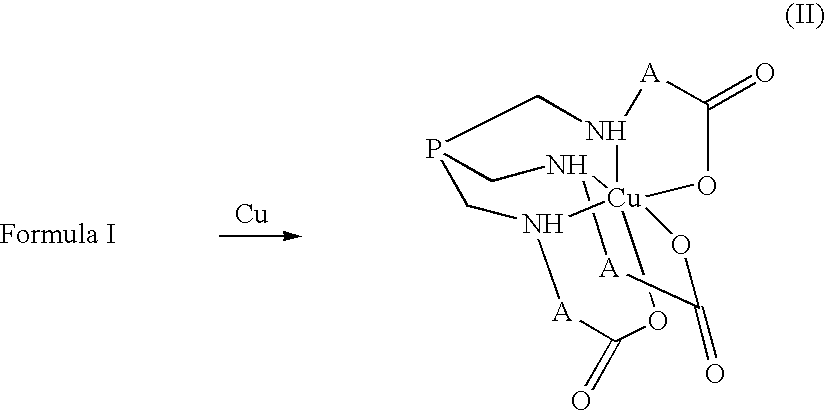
P12CN3[A]C(=O)O[Cu]345(N(C1)[A]C(=O)O4)N(C2)[A]C(=O)O5.[Cu]
